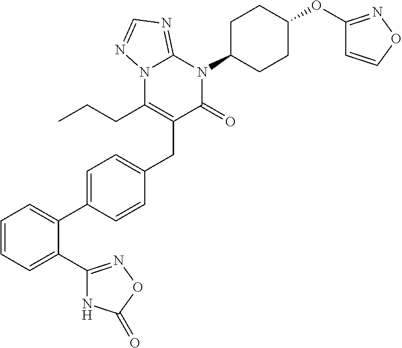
N12C(CCC)=C(CC3=CC=C(C4=CC=CC=C4C4=NOC(=O)N4)C=C3)C(=O)N(C3CCC(OC4=NOC=C4)CC3)C1=NC=N2
